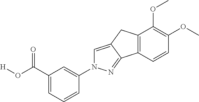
C1(N2C=C3C(=N2)C2=C(C3)C(OC)=C(OC)C=C2)=CC(C(O[H])=O)=CC=C1
